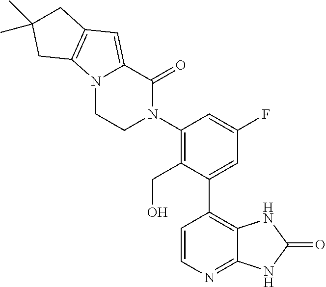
N12CCN(C3=C(CO)C(C4=C5C(=NC=C4)NC(=O)N5)=CC(F)=C3)C(=O)C1=CC1=C2CC(C)(C)C1
